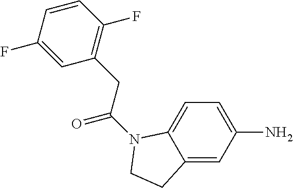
C1=C(N)C=C2C(=C1)N(C(CC1=C(F)C=CC(F)=C1)=O)CC2
